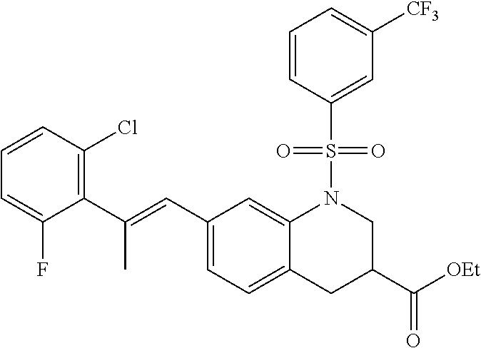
C1(C=C(C2=C(Cl)C=CC=C2F)C)=CC=C2C(=C1)N(S(=O)(=O)C1=CC([CF3])=CC=C1)CC(C([OEt])=O)C2
